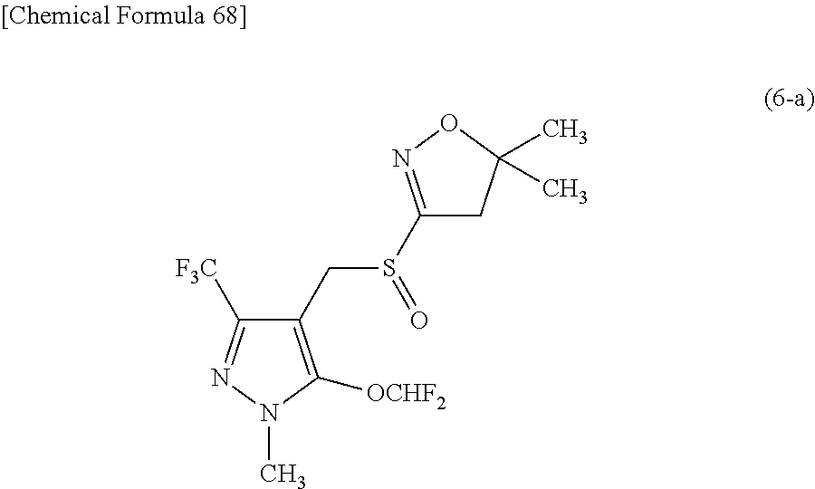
C1(S(CC2=C([OCHF2])N(C)N=C2[F3C])=O)=NOC(C)(C)C1
